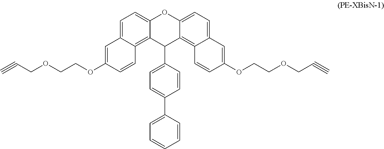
C1=C2C(=C3C(=C1)OC1=CC=C4C(=C1C3C1=CC=C(C3=CC=CC=C3)C=C1)C=CC(OCCOCC#C)=C4)C=CC(OCCOCC#C)=C2
